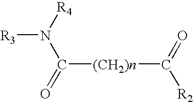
C([(CH2)n]C([R2])=O)(=O)N([R4])[R3]
